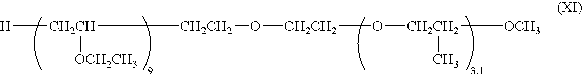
[CH2CH]([H])([CH2CH2]O[CH2CH2]O[CH2CH2]([OCH3])C)[OCH2CH3]
